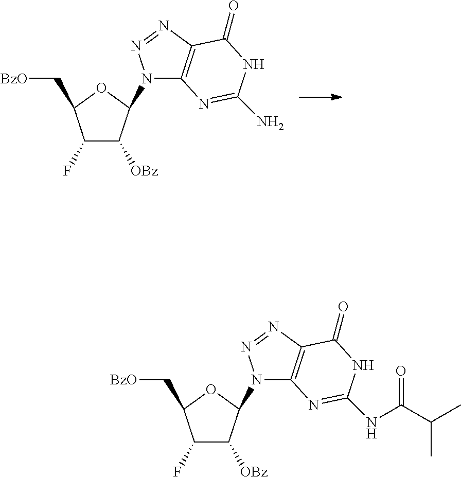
C1(F)C([OBz])C(N2C3=C(N=N2)C(=O)NC(N)=N3)OC1C[BzO].C1(F)C([OBz])C(N2C3=C(N=N2)C(=O)NC(NC(C(C)C)=O)=N3)OC1C[BzO]
